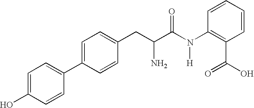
C(C(C(N(C1=C(C(=O)O)C=CC=C1)[H])=O)N)C1=CC=C(C2=CC=C(O)C=C2)C=C1
